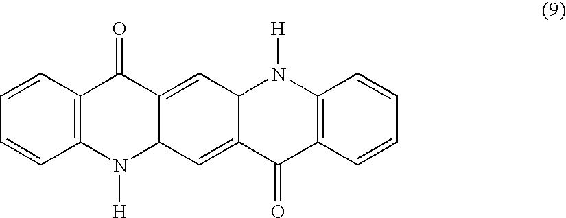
C1=CC=CC2=C1C(=O)C1=CC3C(=CC1N2[H])C(=O)C1=C(N3[H])C=CC=C1
